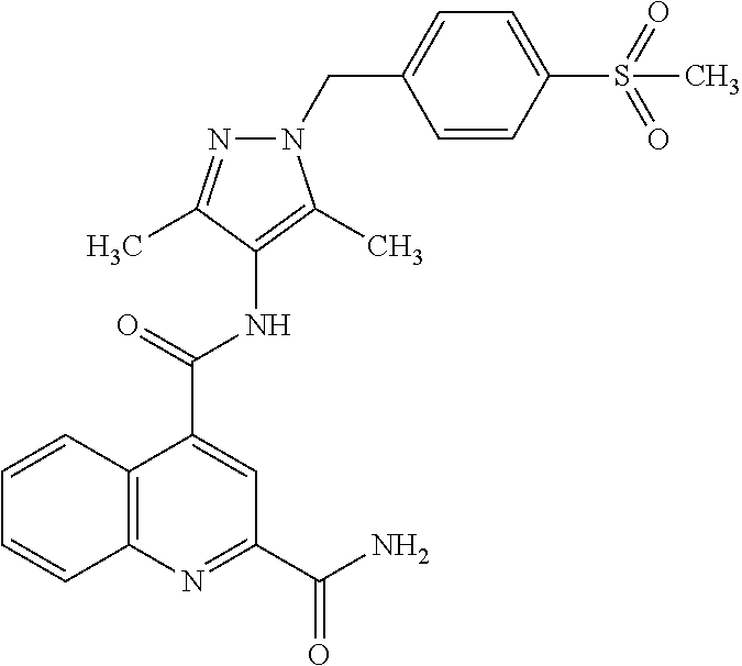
C12=C(N=C(C(N)=O)C=C1C(=O)NC1=C(C)N(CC3=CC=C(S(=O)(=O)C)C=C3)N=C1C)C=CC=C2
